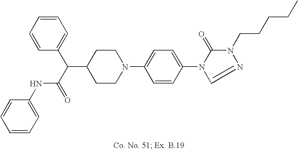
C1(C(C(=O)NC2=CC=CC=C2)C2=CC=CC=C2)CCN(C2=CC=C(N3C(=O)N(CCCCC)N=C3)C=C2)CC1
